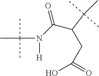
CC(N([H])C(C(CC(O)=O)C(C)(C)C)=O)(C)C
